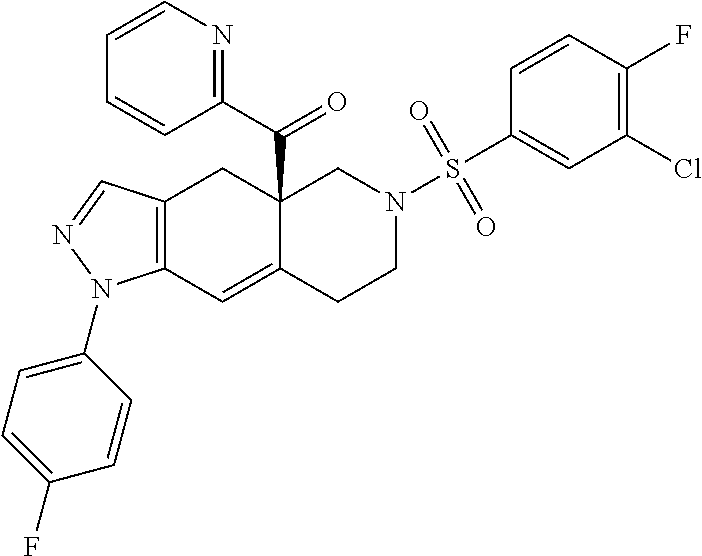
C12=C(C=C3C(C(C4=NC=CC=C4)=O)(C1)CN(S(C1=CC(Cl)=C(F)C=C1)(=O)=O)CC3)N(C1=CC=C(F)C=C1)N=C2
